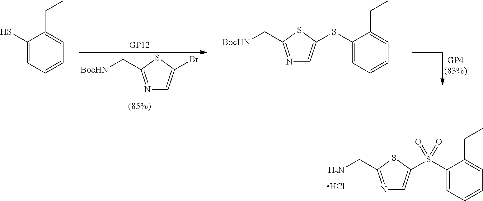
N1=C(C[BocHN])SC(Br)=C1.C1(S)=CC=CC=C1CC.N1=C(C[BocHN])SC(SC2=CC=CC=C2CC)=C1.N1=C(CN)SC(S(C2=CC=CC=C2CC)(=O)=O)=C1.Cl
